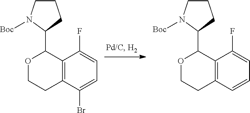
C12=C(C(Br)=CC=C1F)CCOC2C1CCCN1[Boc].C12=C(C=CC=C1F)CCOC2C1CCCN1[Boc]
